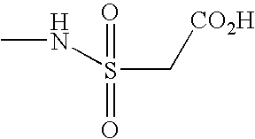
S(C[CO2H])(=O)(=O)NC
